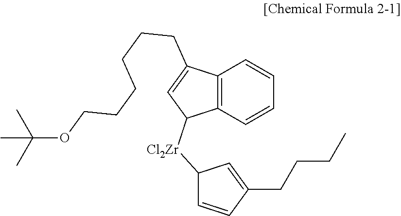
C12=C(C=CC=C1)C([Cl2Zr]C1C=CC(CCCC)=C1)C=C2CCCCCCOC(C)(C)C
